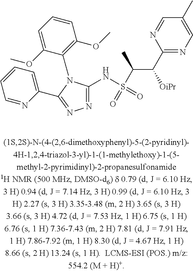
C1=NC(C2=NN=C(NS(=O)(C(C([OiPr])C3=NC=C(C)C=N3)C)=O)N2C2=C(OC)C=CC=C2OC)=CC=C1
